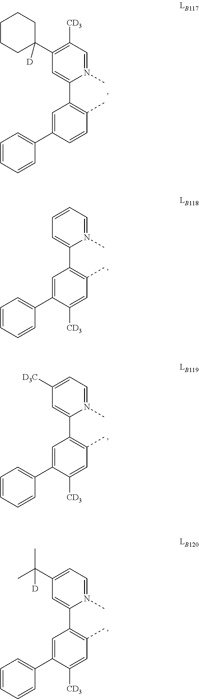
C1(C2([D])CCCCC2)=C([CD3])C=N(C)C(C2=C(C)C=CC(C3=CC=CC=C3)=C2)=C1.C1=CC=N(C)C(C2=C(C)C=C([CD3])C(C3=CC=CC=C3)=C2)=C1.C1([D3C])=CC=N(C)C(C2=C(C)C=C([CD3])C(C3=CC=CC=C3)=C2)=C1.C1(C(C)(C)[D])=CC=N(C)C(C2=C(C)C=C([CD3])C(C3=CC=CC=C3)=C2)=C1
